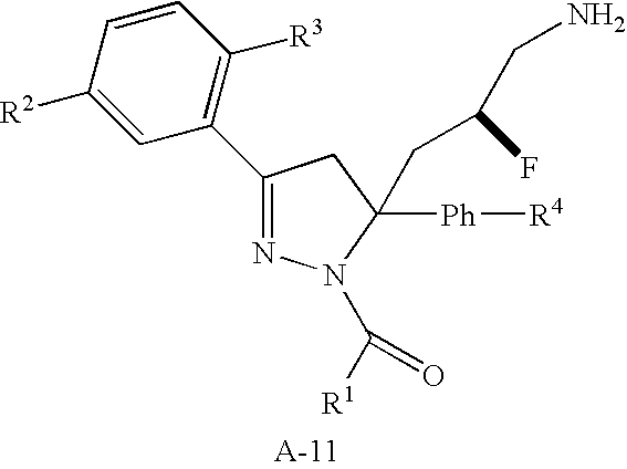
C1([R2])=CC(C2=NN(C([R1])=O)C([Ph][R4])(CC(CN)F)C2)=C([R3])C=C1
